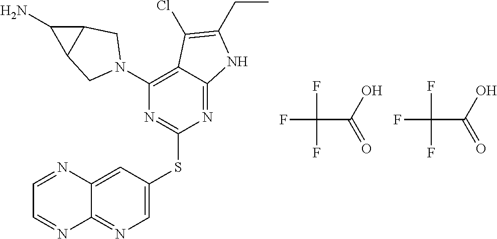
FC(C(O)=O)(F)F.FC(C(O)=O)(F)F.C1=C(SC2=NC(N3CC4C(C4N)C3)=C3C(=N2)NC(CC)=C3Cl)C=C2C(=N1)N=CC=N2
